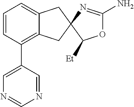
C1=CC(C2=CN=CN=C2)=C2C(=C1)CC1(C2)N=C(N)OC1[Et]
